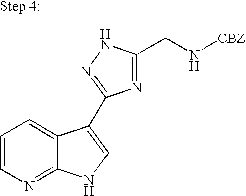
C1=CN=C2C(=C1)C(C1=NNC(CN[CBZ])=N1)=CN2
